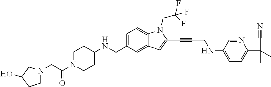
C1=C(CNC2CCN(C(CN3CCC(O)C3)=O)CC2)C=C2C(=C1)N(CC(F)(F)F)C(C#CCNC1=CC=C(C(C)(C)C#N)N=C1)=C2
